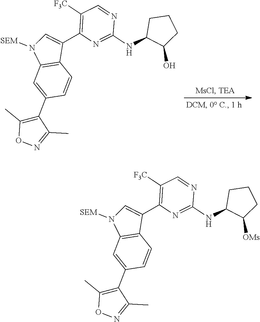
C12=C(C=C(C3=C(C)ON=C3C)C=C1)N([SEM])C=C2C1=C([F3C])C=NC(NC2C(O)CCC2)=N1.C12=C(C=C(C3=C(C)ON=C3C)C=C1)N([SEM])C=C2C1=C([F3C])C=NC(NC2C([OMs])CCC2)=N1
